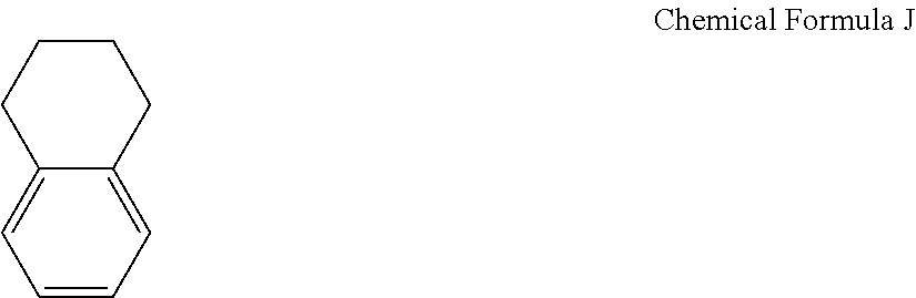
C12=CC=CC=C1CCCC2
